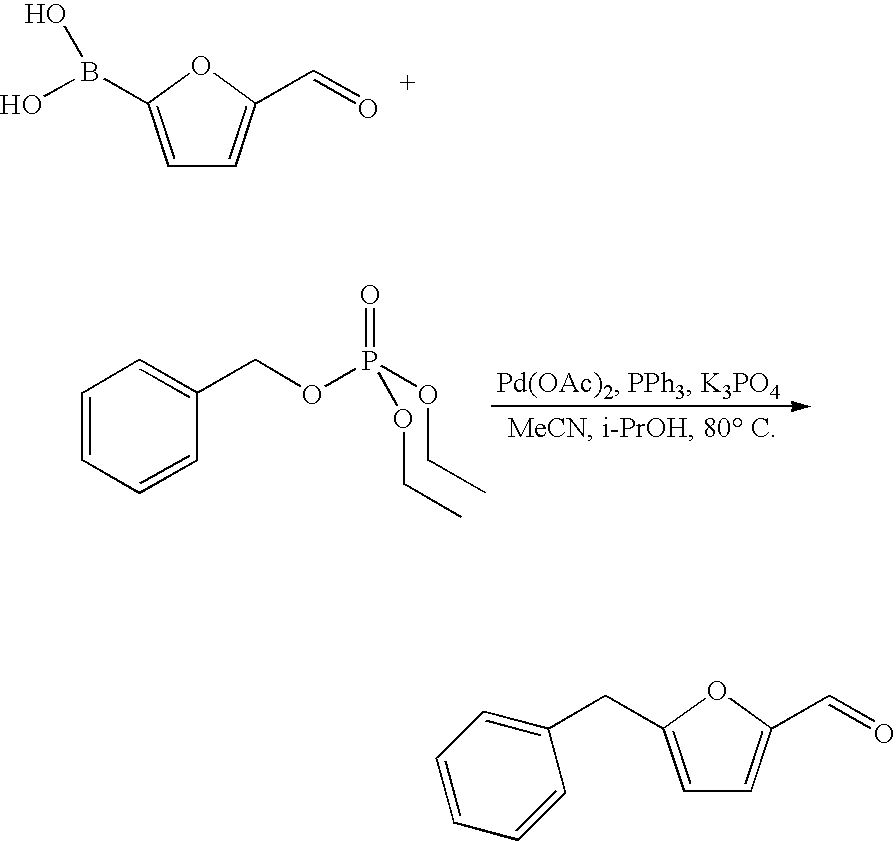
OB(O)C1=CC=C(C=O)O1.C1=CC=CC(COP(OCC)(=O)OCC)=C1.C1=CC=CC(CC2=CC=C(C=O)O2)=C1
